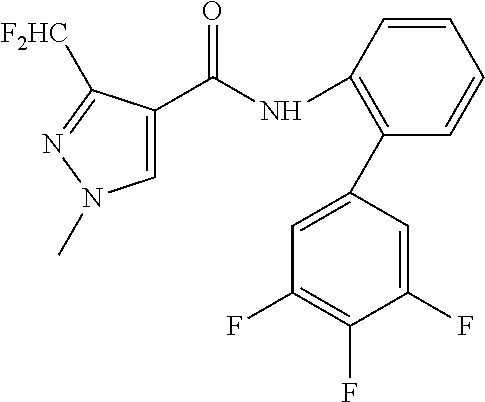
C1(C(NC2=C(C3=CC(F)=C(F)C(F)=C3)C=CC=C2)=O)=CN(C)N=C1[F2HC]
